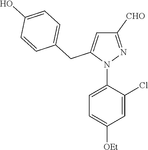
N1(C2=CC=C([OEt])C=C2Cl)N=C([CHO])C=C1CC1=CC=C(O)C=C1
